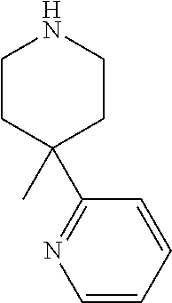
C1CC(C)(C2=NC=CC=C2)CCN1
